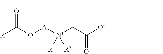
O([A][N+]([R2])([R1])CC([O-])=O)C([R])=O
